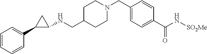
C1=CC=CC(C2C(NCC3CCN(CC4=CC=C(C(N[SO2Me])=O)C=C4)CC3)C2)=C1
